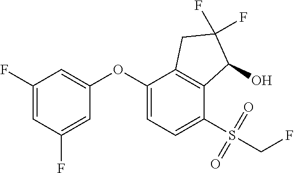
C1(F)=CC(F)=CC(OC2=CC=C(S(CF)(=O)=O)C3=C2CC(F)(F)C3O)=C1
